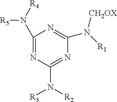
C1(N([R4])[R5])=NC(N([R3])[R2])=NC(N([CH2OX])[R1])=N1
